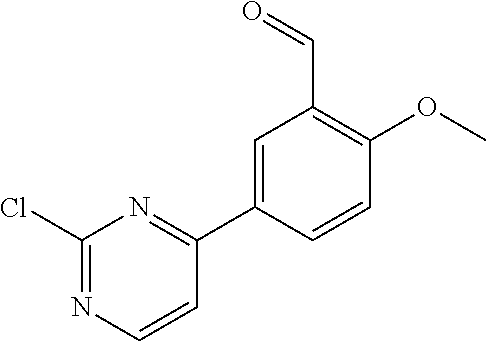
C1(Cl)=NC=CC(C2=CC(C=O)=C(OC)C=C2)=N1
